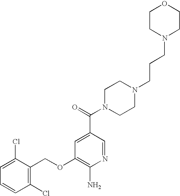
C1(Cl)=C(COC2=C(N)N=CC(C(=O)N3CCN(CCCN4CCOCC4)CC3)=C2)C(Cl)=CC=C1
